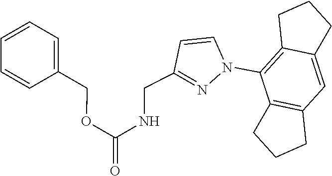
C12=C(C=C3C(=C1N1C=CC(CNC(OCC4=CC=CC=C4)=O)=N1)CCC3)CCC2
